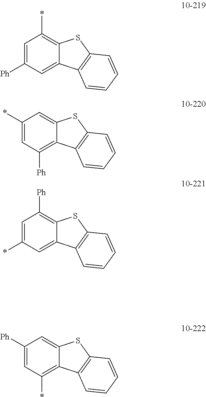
C1=C([Ph])C=C2C(=C1*)SC1=C2C=CC=C1.C1(*)=CC([Ph])=C2C(=C1)SC1=C2C=CC=C1.C1=C(*)C=C2C(=C1[Ph])SC1=C2C=CC=C1.C1([Ph])=CC(*)=C2C(=C1)SC1=C2C=CC=C1
